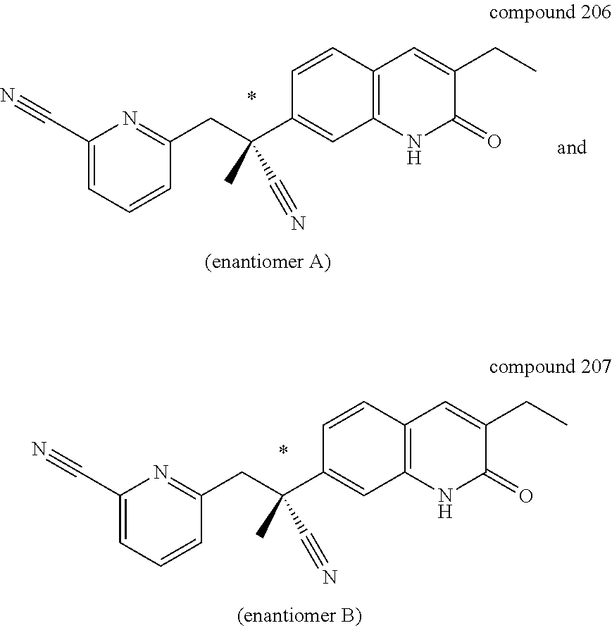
C1(C#N)=CC=CC(CC(C2=CC3=C(C=C2)C=C(CC)C(=O)N3)(C)C#N)=N1.*.C1(C#N)=CC=CC(CC(C2=CC3=C(C=C2)C=C(CC)C(=O)N3)(C)C#N)=N1.*
